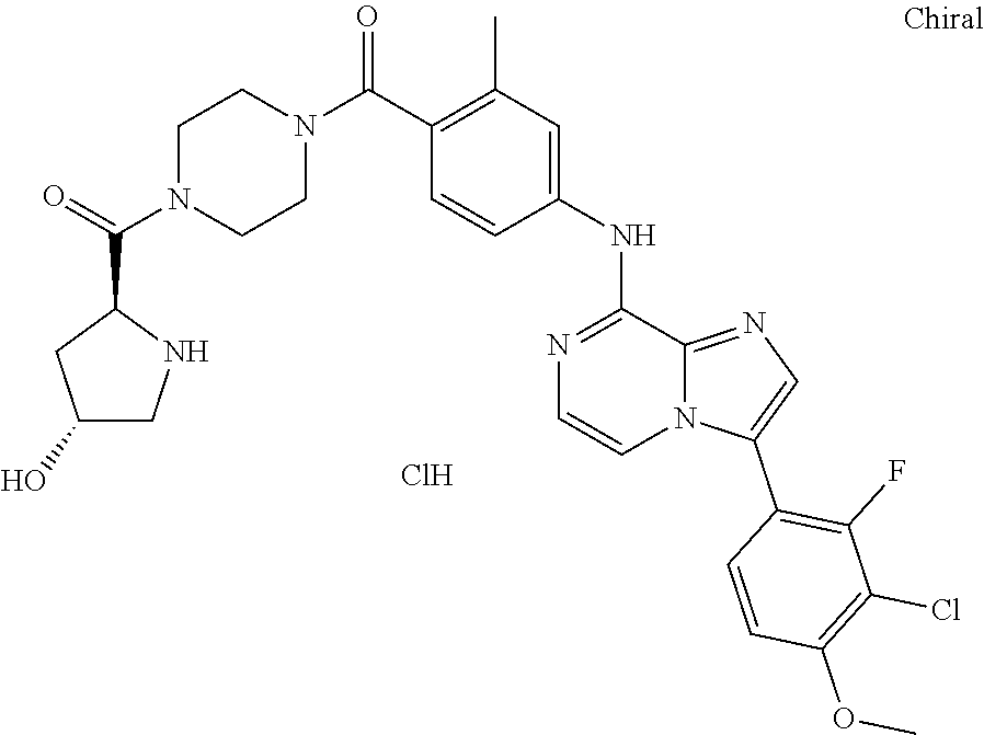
C1=CC(C(N2CCN(C(C3CC(O)CN3)=O)CC2)=O)=C(C)C=C1NC1=NC=CN2C1=NC=C2C1=C(F)C(Cl)=C(OC)C=C1.Cl
